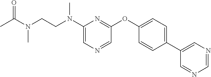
N(C1=CN=CC(OC2=CC=C(C3=CN=CN=C3)C=C2)=N1)(CCN(C(=O)C)C)C
